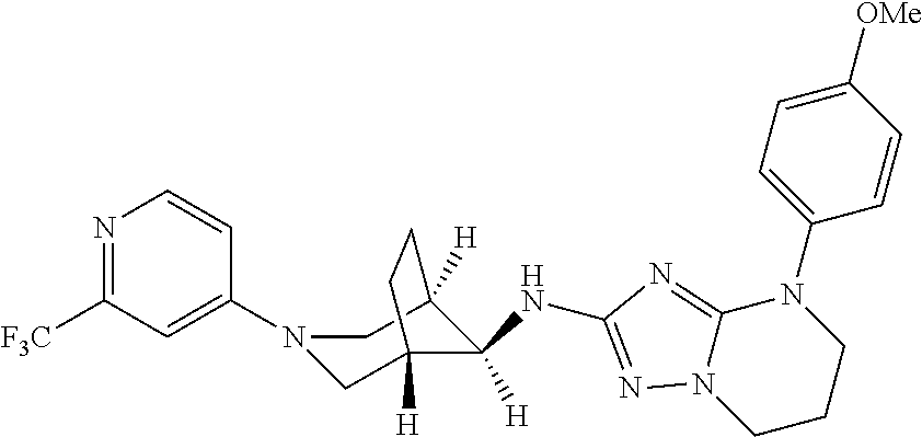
C1CCN(C2=CC=C([OMe])C=C2)C2=NC(NC3([H])C4([H])CN(C5=CC([F3C])=NC=C5)CC3([H])CC4)=NN12
